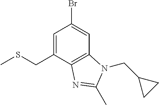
C1=C(CSC)C2=C(C=C1Br)N(CC1CC1)C(C)=N2
